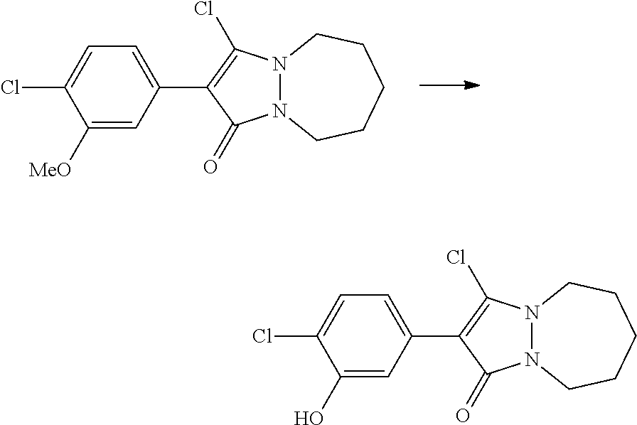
C1([MeO])=CC(C2=C(Cl)N3N(C2=O)CCCCC3)=CC=C1Cl.C1(O)=CC(C2=C(Cl)N3N(C2=O)CCCCC3)=CC=C1Cl
